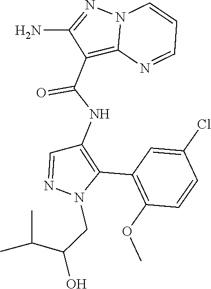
C1(C2=C(NC(C3=C4N(N=C3N)C=CC=N4)=O)C=NN2CC(O)C(C)C)=C(OC)C=CC(Cl)=C1
